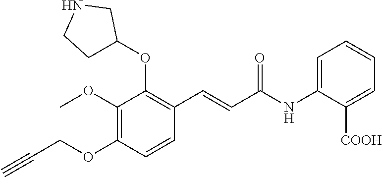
C1(OC2CCNC2)=C(C=CC(NC2=CC=CC=C2[COOH])=O)C=CC(OCC#C)=C1OC
